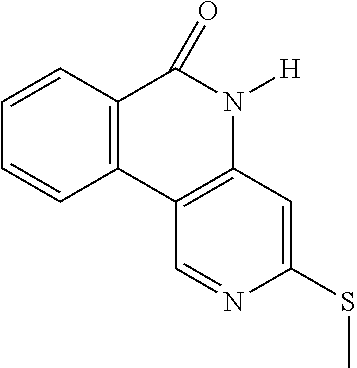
C12=C(C3=C(N([H])C1=O)C=C(SC)N=C3)C=CC=C2
